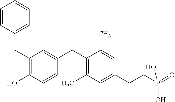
C1=C(CC2=C(C)C=C(CCP(O)(=O)O)C=C2C)C=CC(O)=C1CC1=CC=CC=C1
